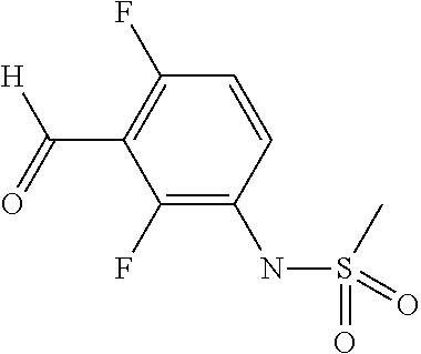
C1(F)=C(NS(C)(=O)=O)C=CC(F)=C1C(=O)[H]
